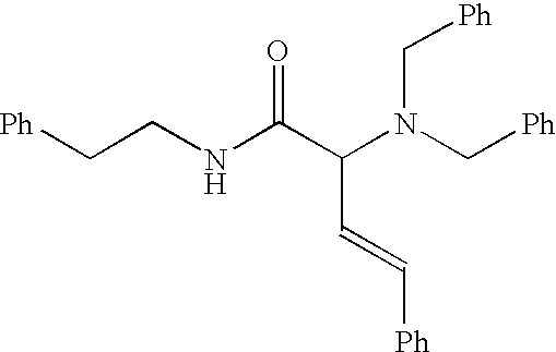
[Ph]C=CC(C(NCC[Ph])=O)N(C[Ph])C[Ph]
